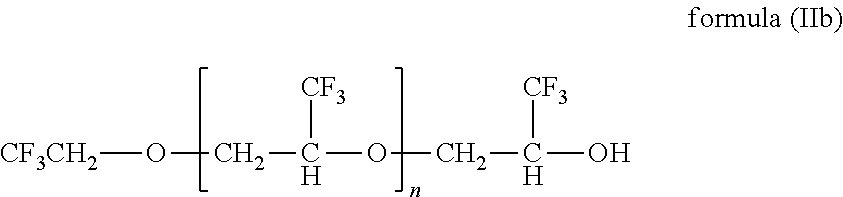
[CF3CH2]OCC(OCC(O)[CF3])[CF3]
